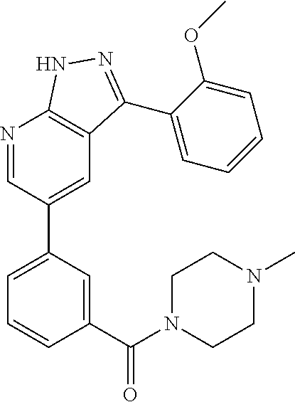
N1=CC(C2=CC=CC(C(N3CCN(C)CC3)=O)=C2)=CC2=C1NN=C2C1=CC=CC=C1OC
